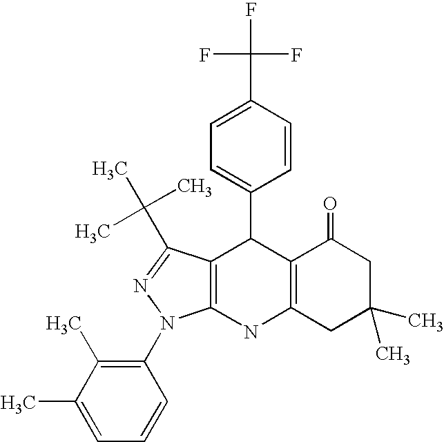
C12=C(NC3=C(C1C1=CC=C(C(F)(F)F)C=C1)C(C(C)(C)C)=NN3C1=C(C)C(C)=CC=C1)CC(C)(C)CC2=O
